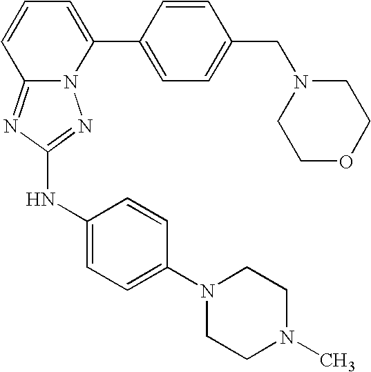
N12C(=NC(NC3=CC=C(N4CCN(C)CC4)C=C3)=N1)C=CC=C2C1=CC=C(CN2CCOCC2)C=C1
